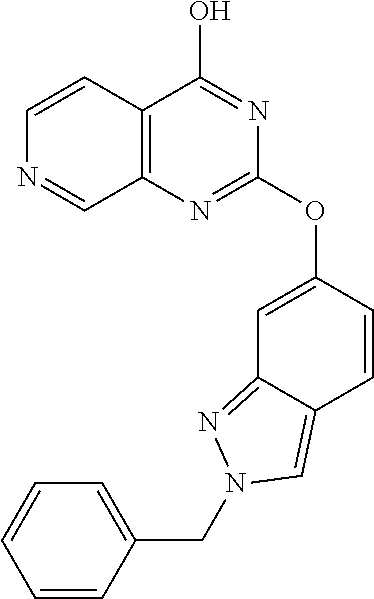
C12=C(N=C(OC3=CC4=NN(CC5=CC=CC=C5)C=C4C=C3)N=C1O)C=NC=C2
